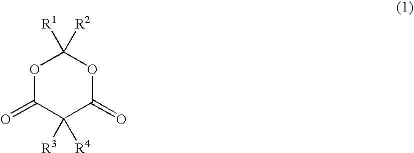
O1C(=O)C([R3])([R4])C(=O)OC1([R1])[R2]
